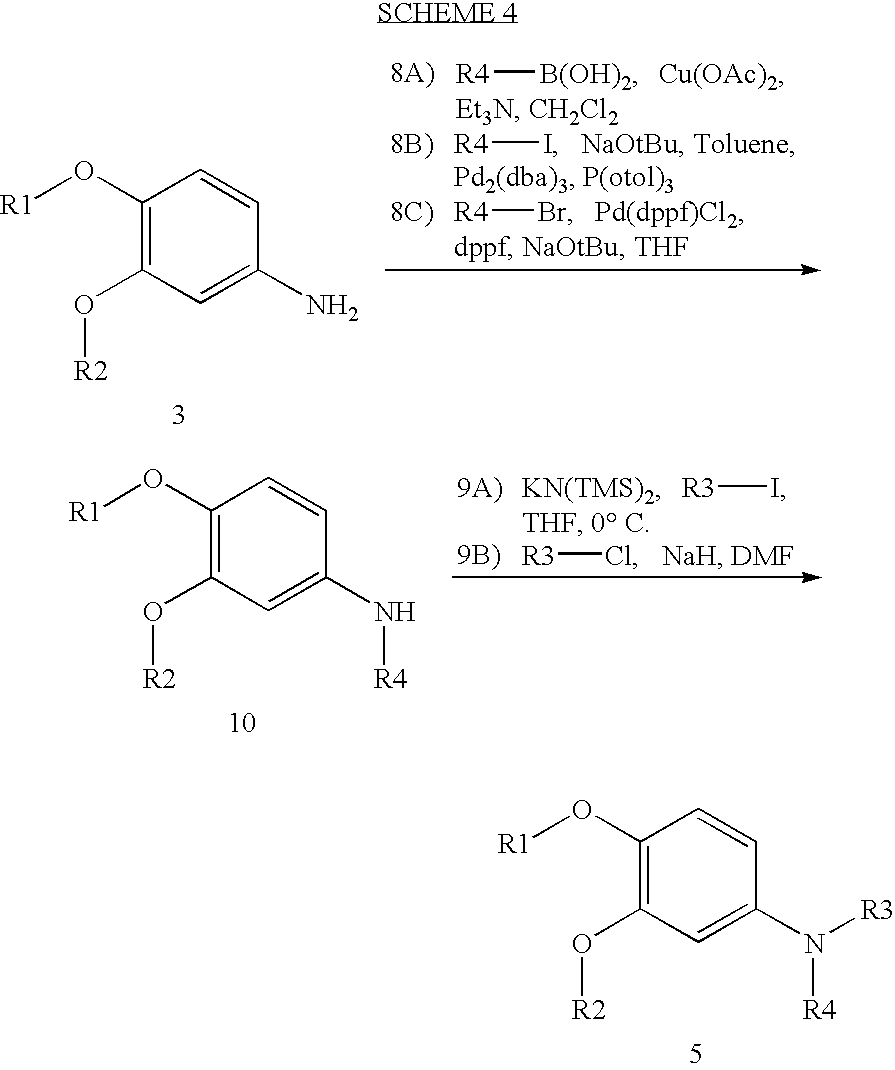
C1(O[R1])=C(O[R2])C=C(N)C=C1.[R4]I.[R4]Br.[R4][B(OH)2].[R3]I.[R3]Cl.C1(O[R1])=C(O[R2])C=C(N[R4])C=C1.C1(O[R1])=C(O[R2])C=C(N([R4])[R3])C=C1
